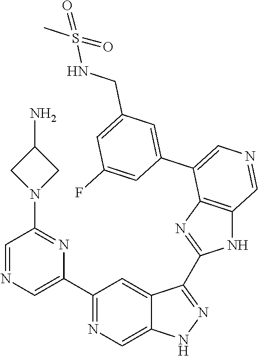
C1(C2=CN=CC(N3CC(N)C3)=N2)=NC=C2C(=C1)C(C1=NC3=C(N1)C=NC=C3C1=CC(CNS(C)(=O)=O)=CC(F)=C1)=NN2
